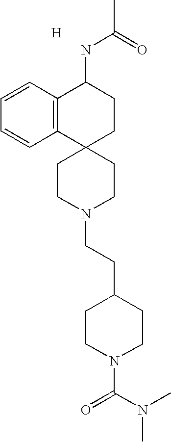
[H].C1CN(CCC2CCN(C(N(C)C)=O)CC2)CCC12CCC(NC(C)=O)C1=C2C=CC=C1
